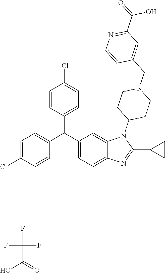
C1(C(C2=CC=C3C(=C2)N(C2CCN(CC4=CC(C(=O)O)=NC=C4)CC2)C(C2CC2)=N3)C2=CC=C(Cl)C=C2)=CC=C(Cl)C=C1.C(C(O)=O)(F)(F)F
